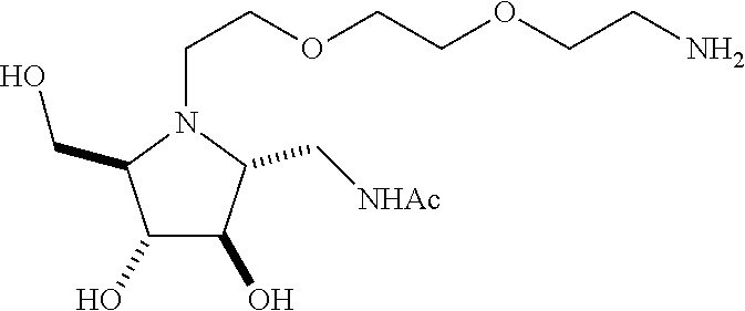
C1(O)C(O)C(C[NHAc])N(CCOCCOCCN)C1CO
